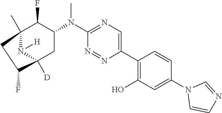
C12(C)C(F)C(N(C3=NC=C(C4=C(O)C=C(N5C=CN=C5)C=C4)N=N3)C)CC([D])(N1[H])C(F)C2
